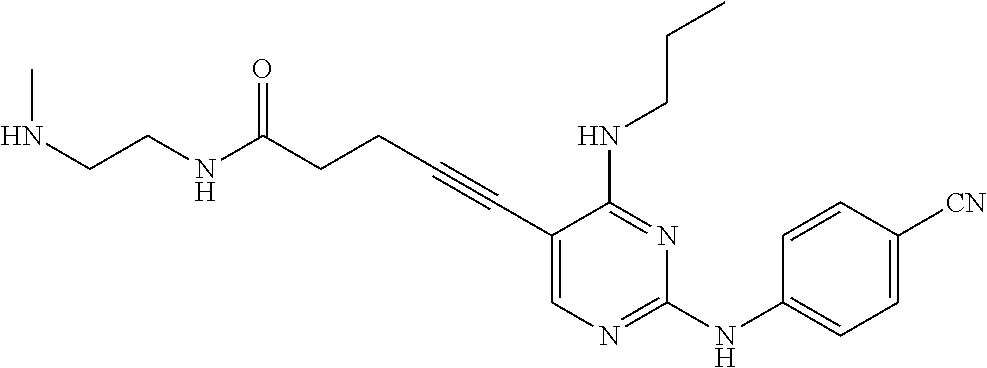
C(CC#CC1=CN=C(NC2=CC=C([CN])C=C2)N=C1NCCC)C(NCCNC)=O
